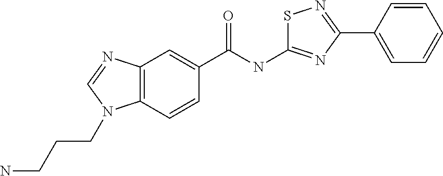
C12=C(C=CC(C(NC3=NC(C4=CC=CC=C4)=NS3)=O)=C1)N(CCCN)C=N2
